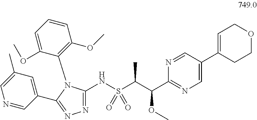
N1=CC(C2=CCOCC2)=CN=C1C(C(S(NC1=NN=C(C2=CC(C)=CN=C2)N1C1=C(OC)C=CC=C1OC)(=O)=O)C)OC
